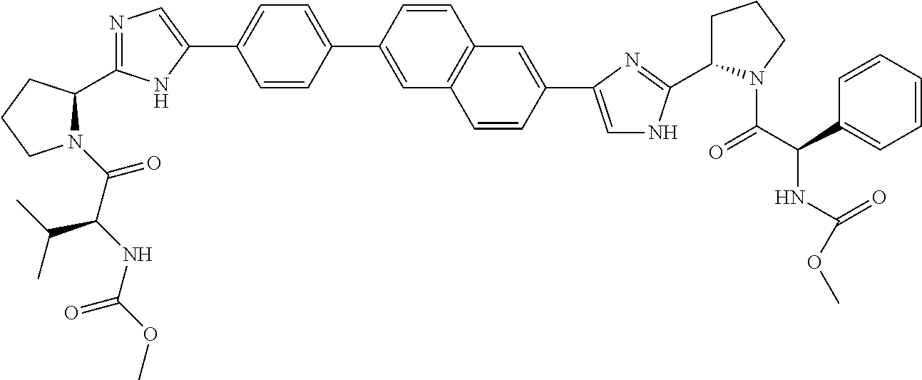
N1(C(C(NC(OC)=O)C(C)C)=O)C(C2=NC=C(C3=CC=C(C4=CC5=C(C=C4)C=C(C4=CNC(C6CCCN6C(C(C6=CC=CC=C6)NC(=O)OC)=O)=N4)C=C5)C=C3)N2)CCC1
